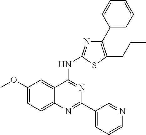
C1(OC)=CC=C2C(=C1)C(NC1=NC(C3=CC=CC=C3)=C(CCC)S1)=NC(C1=CC=CN=C1)=N2
